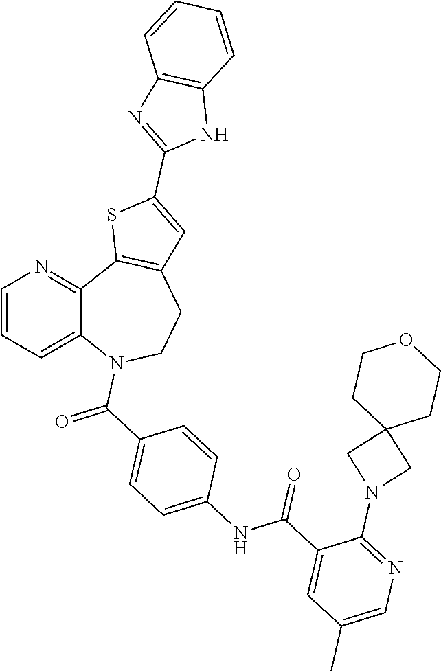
C1=CC=C2C(=N1)C1=C(CCN2C(C2=CC=C(NC(C3=CC(C)=CN=C3N3CC4(C3)CCOCC4)=O)C=C2)=O)C=C(C2=NC3=C(N2)C=CC=C3)S1
